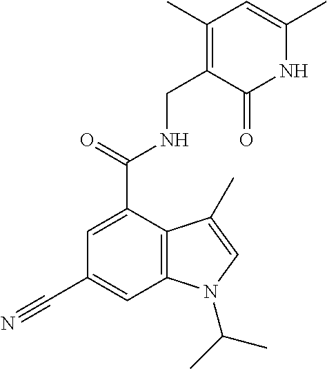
N1C(C)=CC(C)=C(CNC(C2=CC(C#N)=CC3=C2C(C)=CN3C(C)C)=O)C1=O
